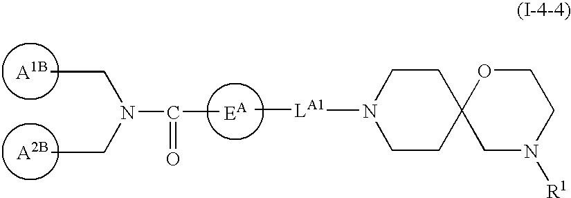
[A1B].[A2B].[EA].C(C)N(CC)C(C)=O.[LA1](C)N1CCC2(CC1)CN([R1])CCO2
